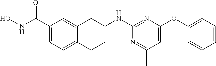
C1(C(NO)=O)=CC=C2C(=C1)CC(NC1=NC(OC3=CC=CC=C3)=CC(C)=N1)CC2
